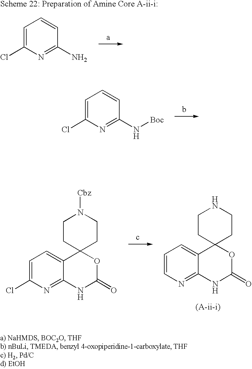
C1=C(Cl)N=C(N)C=C1.C1=C(Cl)N=C(N[Boc])C=C1.C1=CN=C2C(=C1)C1(OC(=O)N2)CCNCC1.C1=C(Cl)N=C2C(=C1)C1(OC(=O)N2)CCN([Cbz])CC1
